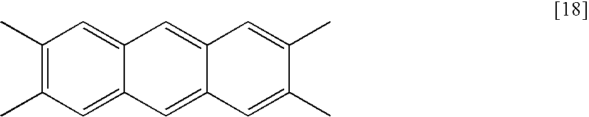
C1(C)=C(C)C=C2C(=C1)C=C1C(=C2)C=C(C)C(C)=C1
